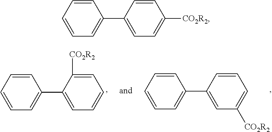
C1=CC=CC=C1C1=CC=CC=C1[CO2R2].C1=CC=CC=C1C1=CC([CO2R2])=CC=C1.C1=CC=CC=C1C1=CC=C([CO2R2])C=C1
